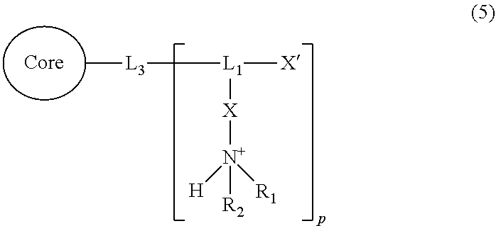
C[L3][L1]([X])[X][N+]([R2])([H])[R1]
